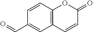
C1=CC2=C(C=C1C=O)C=CC(=O)O2
